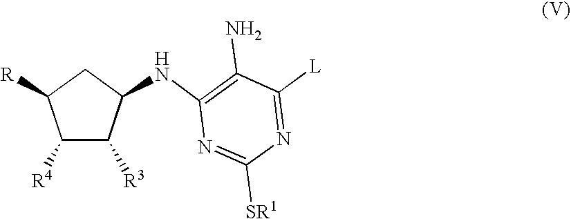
C1([R4])C([R3])C(NC2=C(N)C([L])=NC([SR1])=N2)CC1[R]
